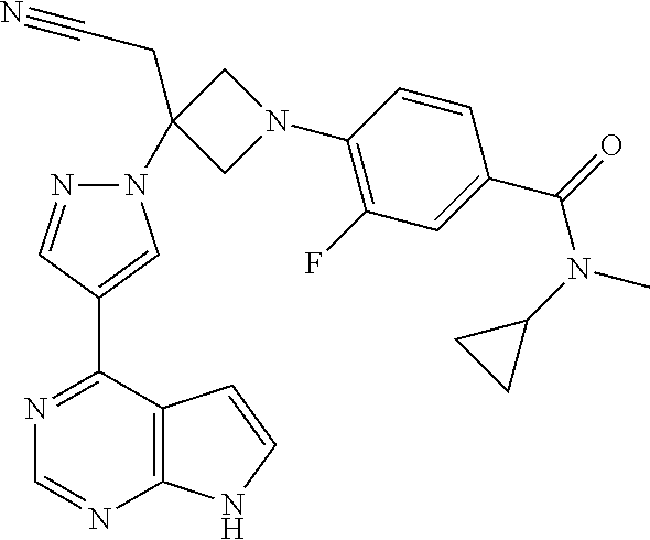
N1(C2(CC#N)CN(C3=C(F)C=C(C(N(C)C4CC4)=O)C=C3)C2)N=CC(C2=NC=NC3=C2C=CN3)=C1
